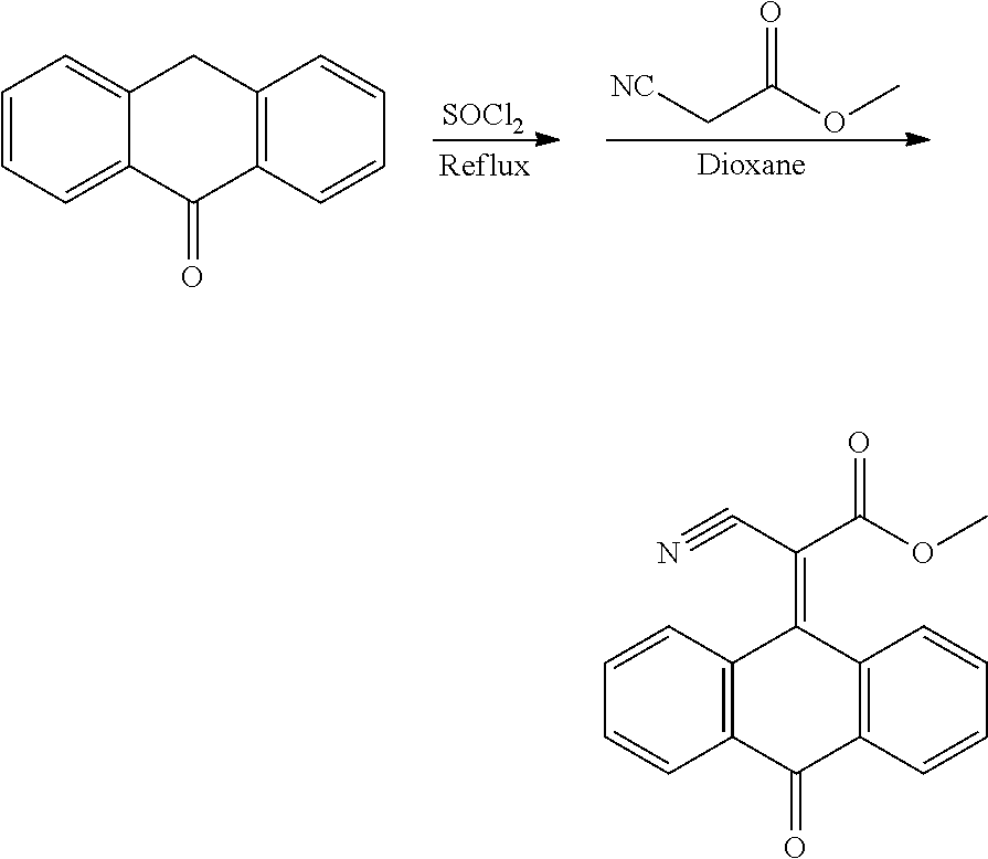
[SOCl2].[NC]CC(OC)=O.C1=CC=C2C(=C1)CC1=C(C2=O)C=CC=C1.C1=CC=CC2=C1C(=C(C#N)C(OC)=O)C1=C(C2=O)C=CC=C1
